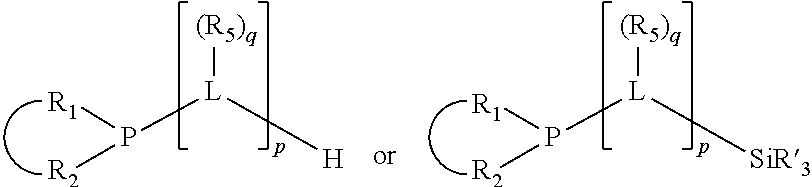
P([L]([H])[(R5)q])([R1])[R2].P([L]([SiR3])[(R5)q])([R1])[R2]
